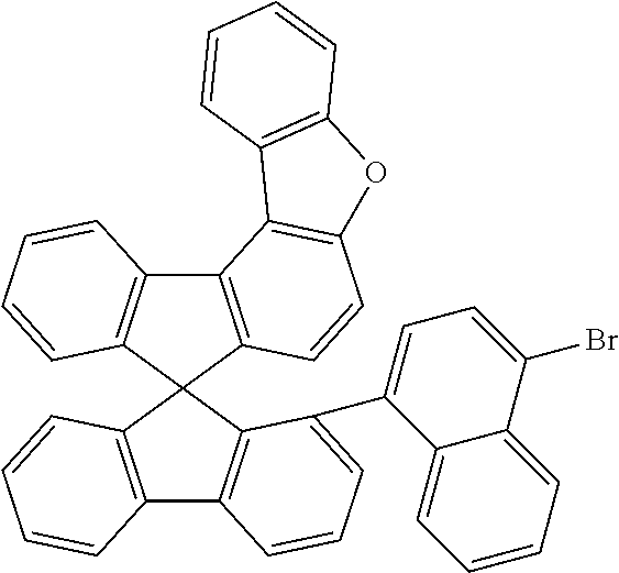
C12=C(C=CC=C1)C1(C3=C2C=CC=C3C2=CC=C(Br)C3=CC=CC=C23)C2=C(C3=C1C=CC1=C3C3=C(O1)C=CC=C3)C=CC=C2
